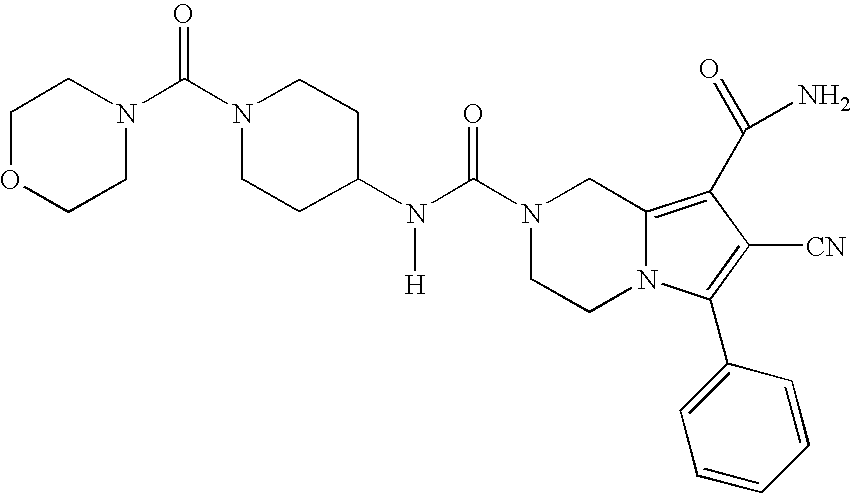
N1(C(N([H])C2CCN(C(N3CCOCC3)=O)CC2)=O)CCN2C(=C(C(N)=O)C([CN])=C2C2=CC=CC=C2)C1
